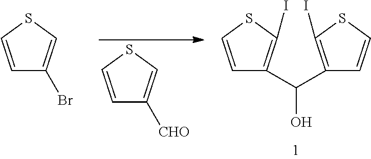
C1=CSC=C1[CHO].C1=CSC(I)=C1C(C1=C(I)SC=C1)O.C1=CSC=C1Br
